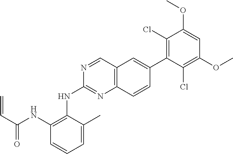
C1(NC(C=C)=O)=C(NC2=NC3=C(C=N2)C=C(C2=C(Cl)C(OC)=CC(OC)=C2Cl)C=C3)C(C)=CC=C1
